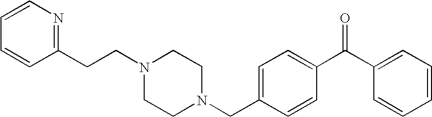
C(N1CCN(CC2=CC=C(C(=O)C3=CC=CC=C3)C=C2)CC1)CC1=NC=CC=C1
